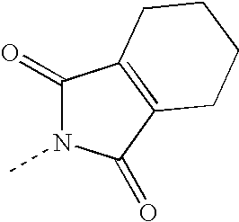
C1(=O)N(C)C(=O)C2=C1CCCC2
